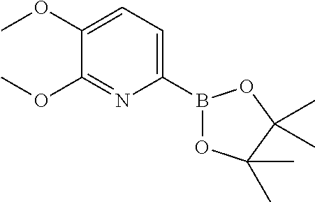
C1(B2OC(C)(C)C(C)(C)O2)=CC=C(OC)C(OC)=N1
